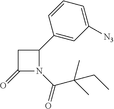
C1(=O)N(C(C(C)(C)CC)=O)C(C2=CC([N3])=CC=C2)C1
